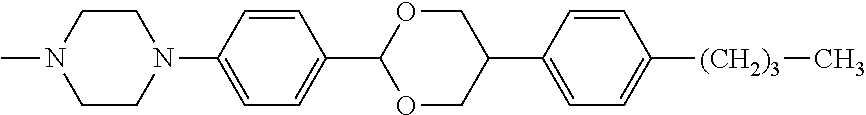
C1CN(C2=CC=C(C3OCC(C4=CC=C([(CH2)3]C)C=C4)CO3)C=C2)CCN1C
